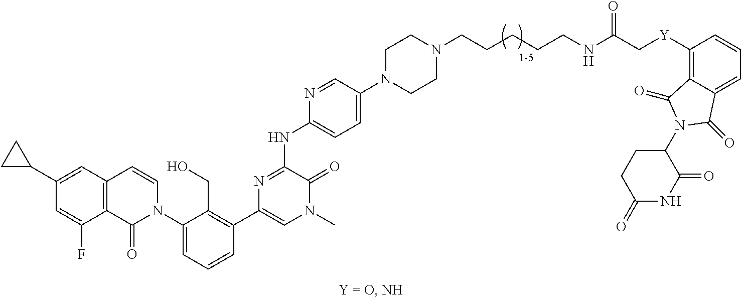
C12=C(C=C(C3CC3)C=C1F)C=CN(C1=CC=CC(C3=CN(C)C(=O)C(NC4=CC=C(N5CCN(CCCCCNC(C[Y]C6=C7C(=CC=C6)C(=O)N(C6CCC(=O)NC6=O)C7=O)=O)CC5)C=N4)=N3)=C1CO)C2=O
